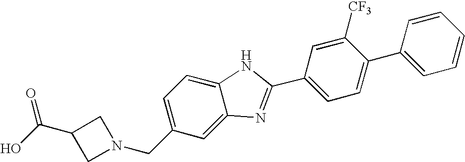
C1=C(CN2CC(C(O)=O)C2)C=C2C(=C1)NC(C1=CC=C(C3=CC=CC=C3)C([CF3])=C1)=N2
